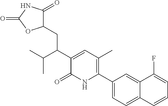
C1(C2=C(C)C=C(C(C(C)C)CC3C(=O)NC(=O)O3)C(=O)N2)=CC=C2C(=C1)C(F)=CC=C2
